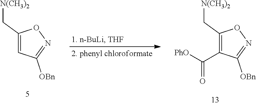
C1(C[N(CH3)2])=C(C([PhO])=O)C([OBn])=NO1.C1(C[N(CH3)2])=CC([OBn])=NO1
